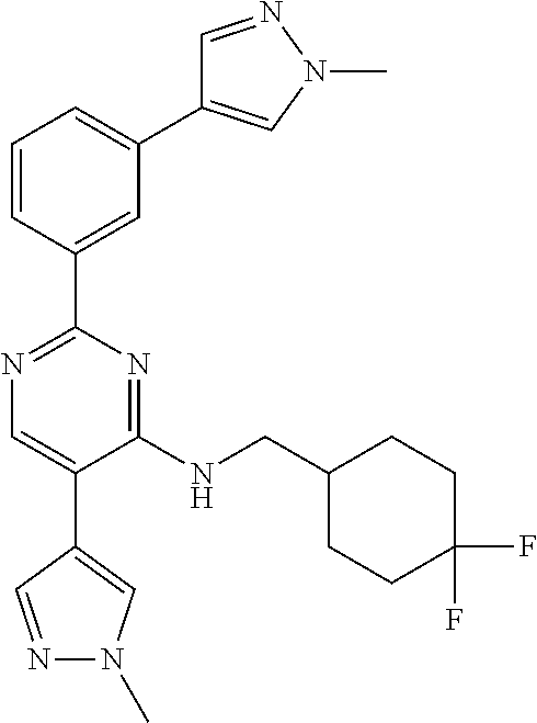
C1=C(C2=NC=C(C3=CN(C)N=C3)C(NCC3CCC(F)(F)CC3)=N2)C=CC=C1C1=CN(C)N=C1
